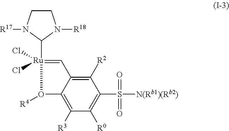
C1([R2])=C2C(=C([R3])C([R0])=C1S([N(Rb1)(Rb2)])(=O)=O)O([R4])[Ru](C1N([R18])CCN1[R17])(Cl)(Cl)=C2
